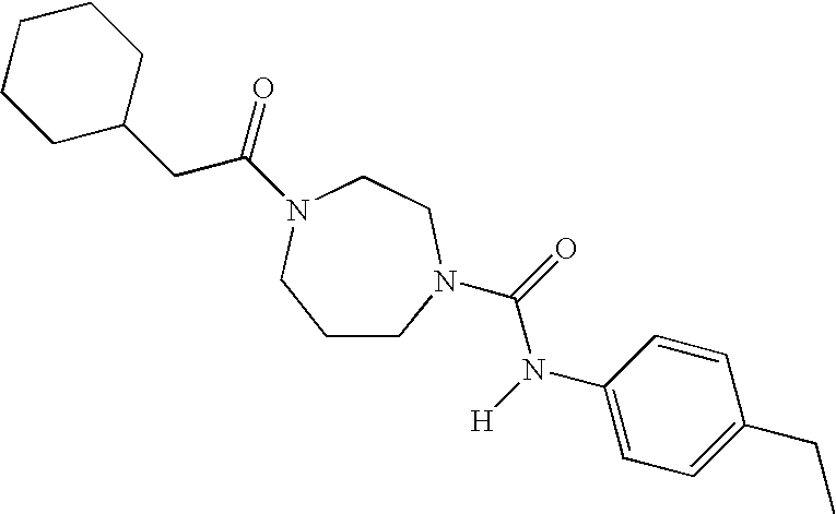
C1CN(C(=O)N([H])C2=CC=C(CC)C=C2)CCN(C(=O)CC2CCCCC2)C1
